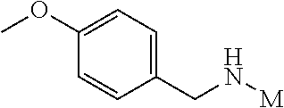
C1(OC)=CC=C(CN[M])C=C1
